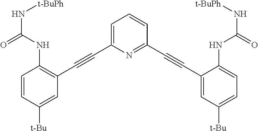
C1=C(C#CC2=C(NC(N[t-BuPh])=O)C=CC([t-Bu])=C2)N=C(C#CC2=CC([t-Bu])=CC=C2NC(=O)N[t-BuPh])C=C1
